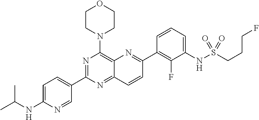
C12=NC(C3=CC=C(NC(C)C)N=C3)=NC(N3CCOCC3)=C1N=C(C1=C(F)C(NS(CCCF)(=O)=O)=CC=C1)C=C2
